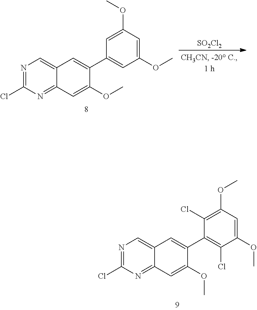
C1=C(OC)C=C(OC)C=C1C1=CC2=CN=C(Cl)N=C2C=C1OC.[SO2Cl2].C1(Cl)=C(OC)C=C(OC)C(Cl)=C1C1=CC2=CN=C(Cl)N=C2C=C1OC
